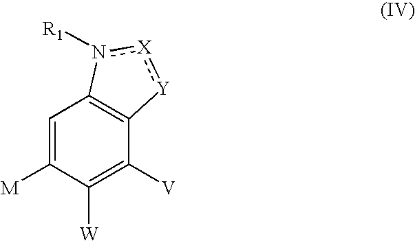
C1=C([M])C([W])=C([V])C2=C1n([R1])[X]:[Y]2
